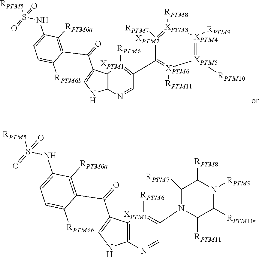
C12=C(N=CC(N3C([RPTM11])C([RPTM10])N([RPTM9])C([RPTM8])C3[RPTM7])=[XPTM1]1[RPTM6])NC=C2C(=O)C1=C([RPTM6a])C(NS([RPTM5])(=O)=O)=CC=C1[RPTM6b].C12=C(N=CC(C3=[XPTM6]([RPTM11])[XPTM5]([RPTM10])=[XPTM4]([RPTM9])[XPTM3]([RPTM8])=[XPTM2]3[RPTM7])=[XPTM1]1[RPTM6])NC=C2C(=O)C1=C([RPTM6a])C(NS([RPTM5])(=O)=O)=CC=C1[RPTM6b]
